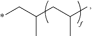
*CC(CC(C)C)C
